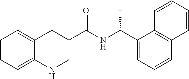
C1=CC=C2C(=C1)CC(C(NC(C1=CC=CC3=C1C=CC=C3)C)=O)CN2
